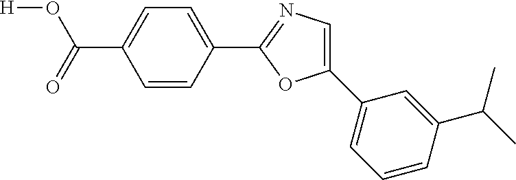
[H]OC(=O)C1=CC=C(C2=NC=C(C3=CC=CC(C(C)C)=C3)O2)C=C1
